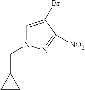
C1CC1CN1C=C(Br)C([NO2])=N1
